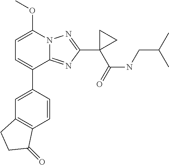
C1(C2=CC=C(OC)N3C2=NC(C2(C(NCC(C)C)=O)CC2)=N3)=CC2=C(C=C1)C(=O)CC2
